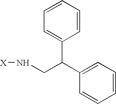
[X]NCC(C1=CC=CC=C1)C1=CC=CC=C1
